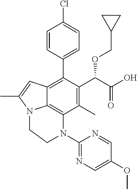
C1(C)=C(C(C(O)=O)OCC2CC2)C(C2=CC=C(Cl)C=C2)=C2C3=C1N(C1=NC=C(OC)C=N1)CCN3C(C)=C2
